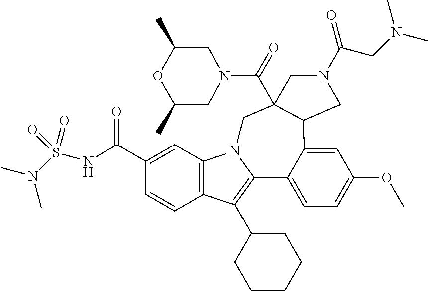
C12=C(C=C(C(NS(N(C)C)(=O)=O)=O)C=C1)N1C(=C2C2CCCCC2)C2=CC=C(OC)C=C2C2C(C(=O)N3CC(C)OC(C)C3)(C1)CN(C(CN(C)C)=O)C2
